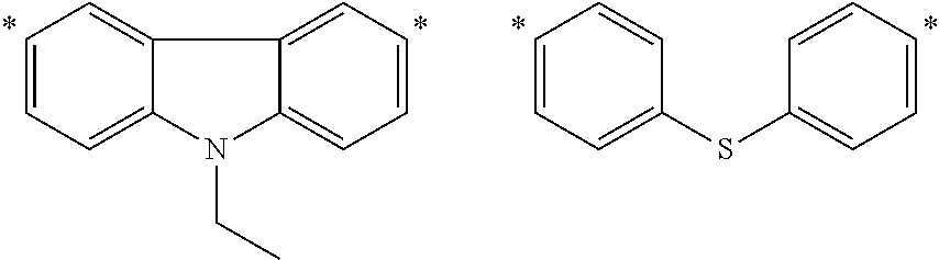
C12=CC=CC=C1N(CC)C1=CC=CC=C21.C1=CC=CC=C1SC1=CC=CC=C1
